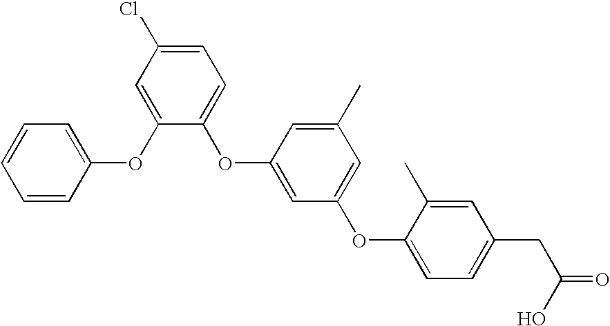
C1=CC(OC2=CC(Cl)=CC=C2OC2=CC(OC3=CC=C(CC(O)=O)C=C3C)=CC(C)=C2)=CC=C1
